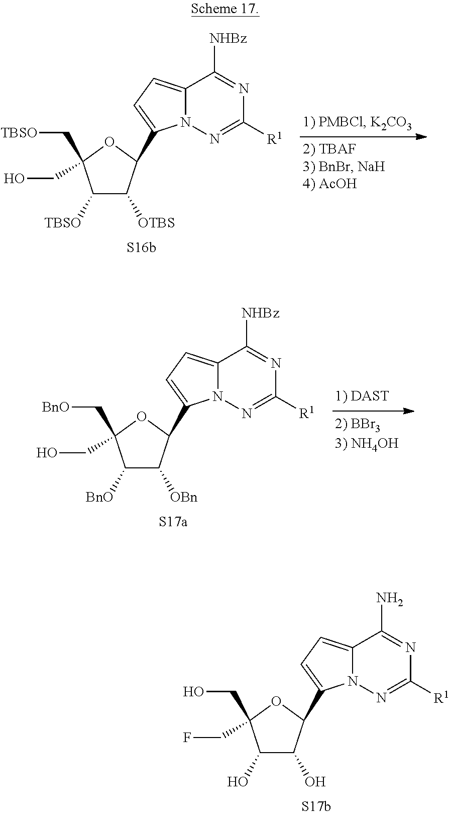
C12=CC=C(C3C([OTBS])C([TBSO])C(C[TBSO])(CO)O3)N1N=C([R1])N=C2[NHBz].C12=CC=C(C3C([OBn])C([BnO])C(C[BnO])(CO)O3)N1N=C([R1])N=C2[NHBz].C12=CC=C(C3C(O)C(O)C(CO)(CF)O3)N1N=C([R1])N=C2N
